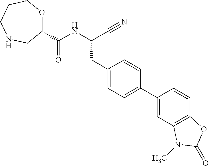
C(NC(C#N)CC1=CC=C(C2=CC3=C(C=C2)OC(=O)N3C)C=C1)(=O)C1OCCCNC1
